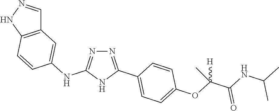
N1=C(C2=CC=C(OC(C(=O)NC(C)C)([H])C)C=C2)NC(NC2=CC3=C(NN=C3)C=C2)=N1
